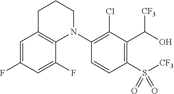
C1=C(F)C=C(F)C2=C1CCCN2C1=C(Cl)C(C(O)[CF3])=C(S([CF3])(=O)=O)C=C1
